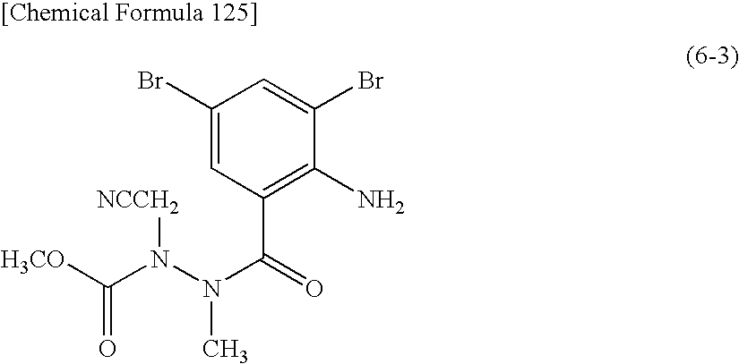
C1(Br)=CC(C(N(C)N([NCCH2])C([H3CO])=O)=O)=C(N)C(Br)=C1
